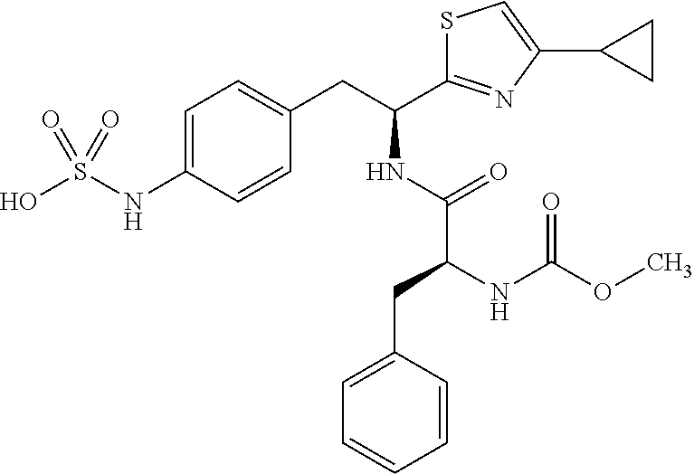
C1=C(NS(O)(=O)=O)C=CC(CC(C2=NC(C3CC3)=CS2)NC(C(NC(OC)=O)CC2=CC=CC=C2)=O)=C1
